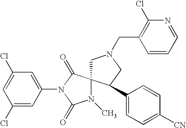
C1(Cl)=CC(N2C(=O)N(C)C3(C2=O)CN(CC2=C(Cl)N=CC=C2)CC3C2=CC=C([CN])C=C2)=CC(Cl)=C1
